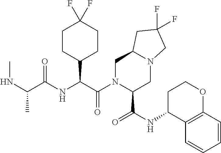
N(C(C)C(NC(C(N1C(C(NC2C3=C(OCC2)C=CC=C3)=O)CN2C(C1)CC(F)(F)C2)=O)C1CCC(F)(F)CC1)=O)C
